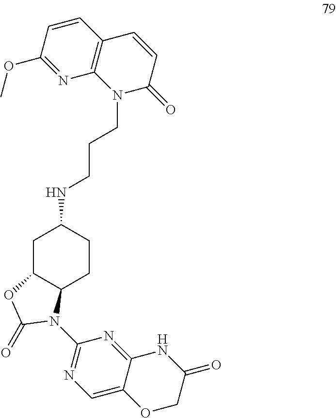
C(NC1CC2C(CC1)N(C1=NC=C3C(=N1)NC(=O)CO3)C(=O)O2)CCN1C(=O)C=CC2=C1N=C(OC)C=C2
